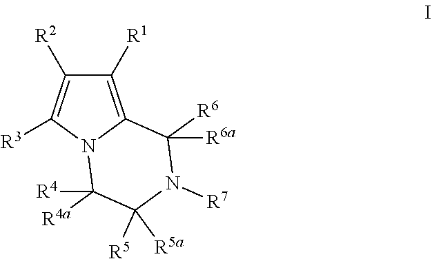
C1([R1])=C2N(C([R3])=C1[R2])C([R4])([R4a])C([R5])([R5a])N([R7])C2([R6])[R6a]
